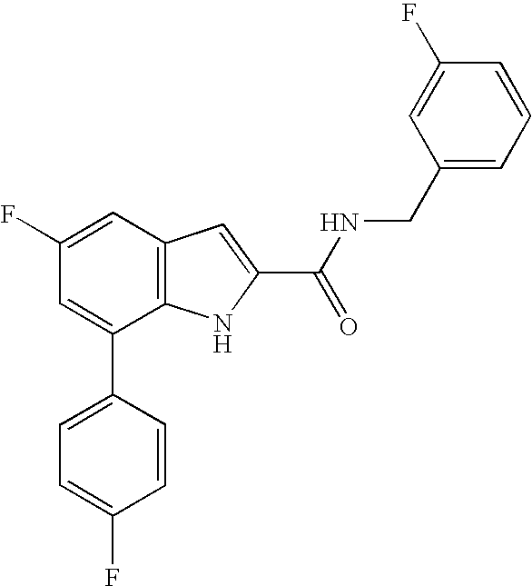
C1=C(F)C=C(C2=CC=C(F)C=C2)C2=C1C=C(C(=O)NCC1=CC=CC(F)=C1)N2
